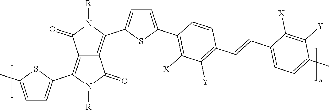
S1C(C)=CC=C1C1=C2C(=C(C3=CC=C(C4=C([X])C([Y])=C(C=CC5=CC=C(C)C([Y])=C5[X])C=C4)S3)N([R])C2=O)C(=O)N1[R]
